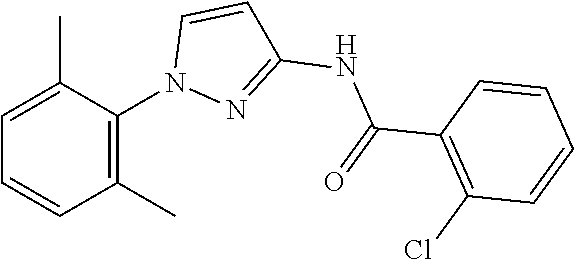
C1=C(C)C(N2N=C(NC(=O)C3=C(Cl)C=CC=C3)C=C2)=C(C)C=C1
